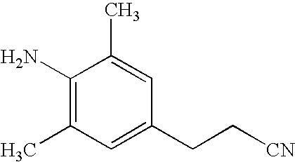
C1(N)=C(C)C=C(CC[CN])C=C1C
